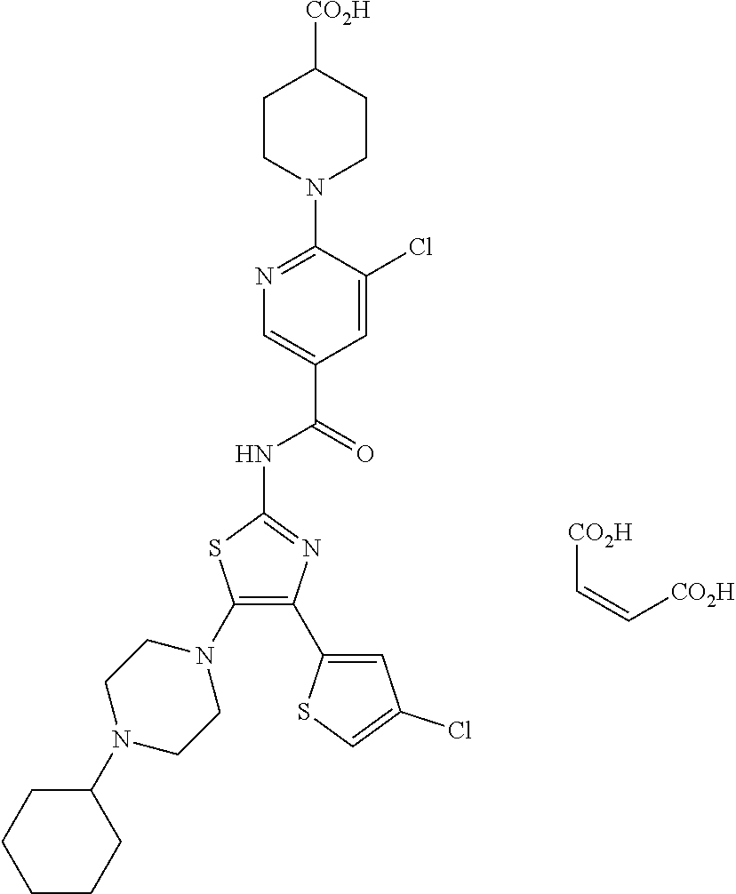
C1(N2CCN(C3=C(C4=CC(Cl)=CS4)N=C(NC(C4=CN=C(N5CCC([CO2H])CC5)C(Cl)=C4)=O)S3)CC2)CCCCC1.[CO2H]C=C[CO2H]
